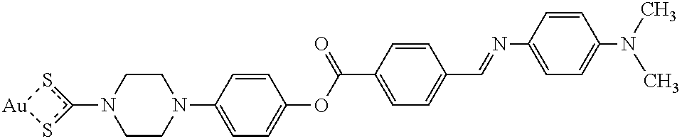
C1CN(C2=CC=C(OC(C3=CC=C(C=NC4=CC=C(N(C)C)C=C4)C=C3)=O)C=C2)CCN1c1s[Au]s1
